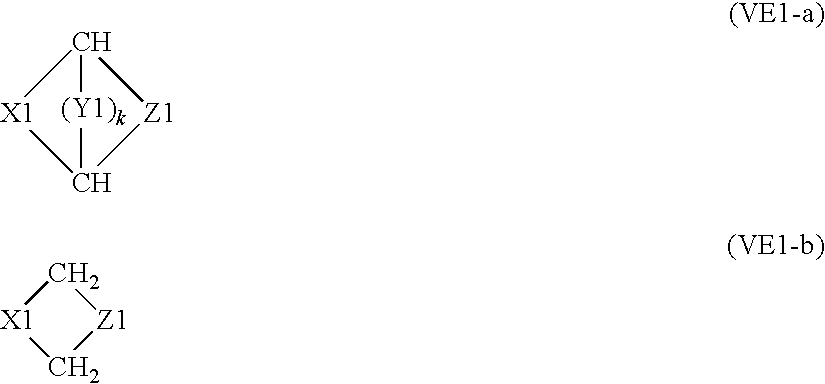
C12[X1]C([Z1]1)[(Y1)k]2.C1[X1]C[Z1]1
